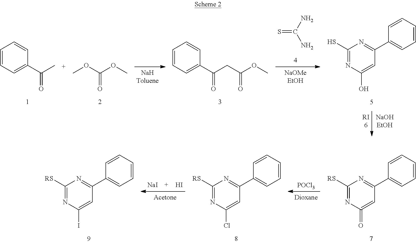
C1=CC=C(C(=O)C)C=C1.COC(OC)=O.C1=CC=C(C(=O)CC(OC)=O)C=C1.S=C(N)N.C1(S)=NC(O)=CC(C2=CC=CC=C2)=N1.C1([RS])=NC(=O)=CC(C2=CC=CC=C2)=N1.[POCl3].C1([RS])=NC(Cl)=CC(C2=CC=CC=C2)=N1.[NaI].I.C1([RS])=NC(I)=CC(C2=CC=CC=C2)=N1
